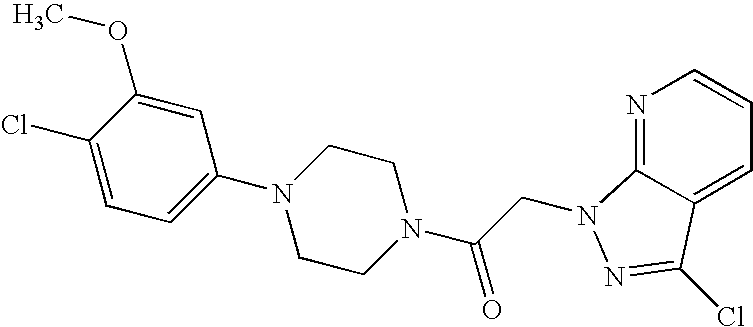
C1=C(OC)C(Cl)=CC=C1N1CCN(C(CN2C3=NC=CC=C3C(Cl)=N2)=O)CC1
